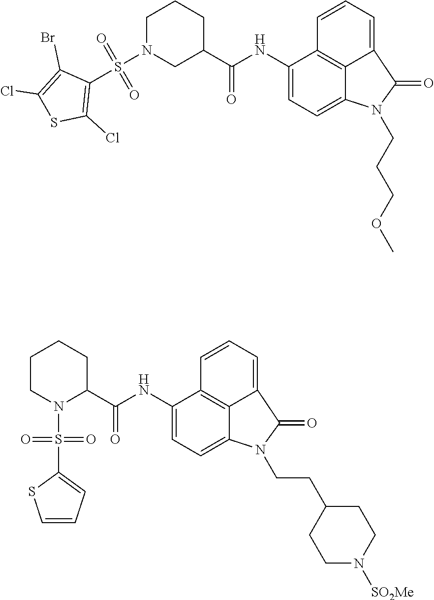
C1(S(=O)(=O)N2CC(C(NC3=CC=C4C5=C3C=CC=C5C(=O)N4CCCOC)=O)CCC2)=C(Cl)SC(Cl)=C1Br.C1N(S(=O)(=O)C2=CC=CS2)C(C(NC2=CC=C3C4=C2C=CC=C4C(=O)N3CCC2CCN([SO2Me])CC2)=O)CCC1
